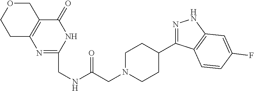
C1N(CC(NCC2=NC3=C(C(=O)N2)COCC3)=O)CCC(C2=NNC3=C2C=CC(F)=C3)C1
